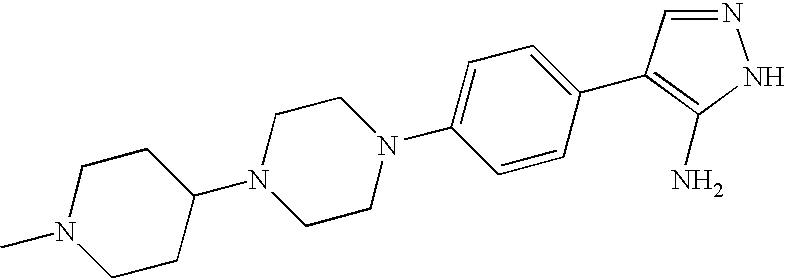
C1CC(N2CCN(C3=CC=C(C4=C(N)NN=C4)C=C3)CC2)CCN1C
